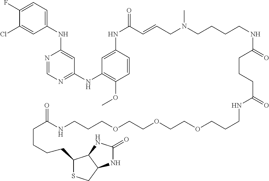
C1(F)=CC=C(NC2=CC(NC3=C(OC)C=CC(NC(=O)C=CCN(C)CCCCNC(CCCC(NCCCOCCOCCOCCCNC(=O)CCCCC4SCC5C4NC(=O)N5)=O)=O)=C3)=NC=N2)C=C1Cl
